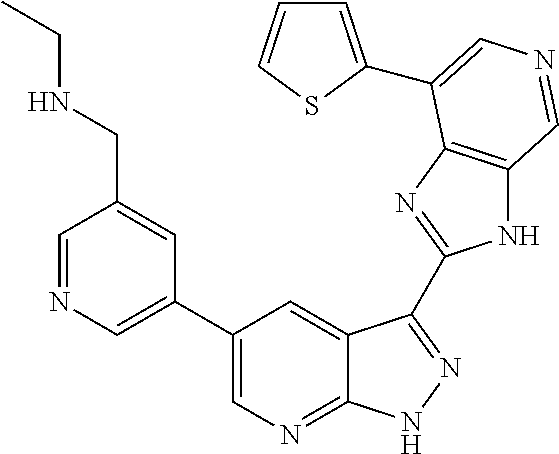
C1(C2=CN=CC(CNCC)=C2)=CN=C2C(=C1)C(C1=NC3=C(N1)C=NC=C3C1=CC=CS1)=NN2
